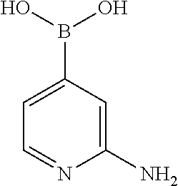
C1(N)=CC(B(O)O)=CC=N1
